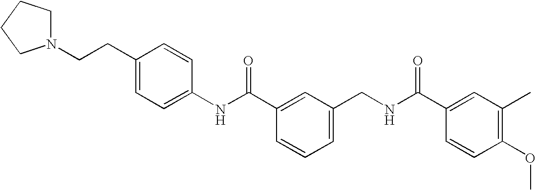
N(C(C1=CC(CNC(C2=CC(C)=C(OC)C=C2)=O)=CC=C1)=O)C1=CC=C(CCN2CCCC2)C=C1
